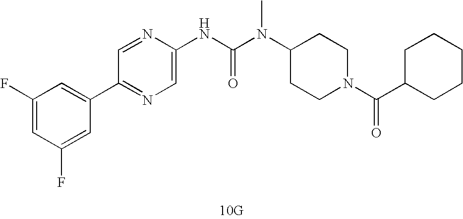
[10G].C1(C2=CC(F)=CC(F)=C2)=NC=C(NC(N(C2CCN(C(=O)C3CCCCC3)CC2)C)=O)N=C1
